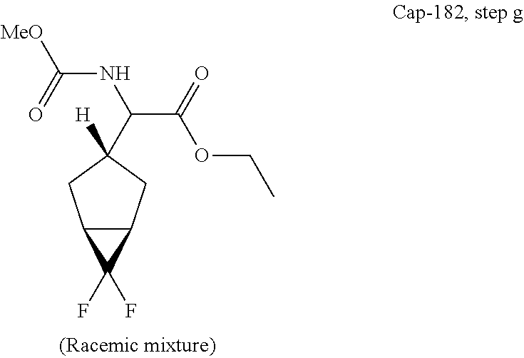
C(NC(C(=O)OCC)C1([H])CC2C(C1)C2(F)F)(=O)[MeO]
